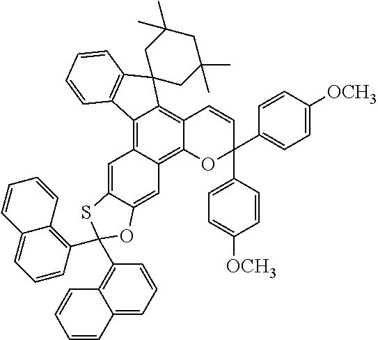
C12=C3C(=C4C(=C1C=CC(C1=CC=C([OCH3])C=C1)(C1=CC=C([OCH3])C=C1)O2)C1(C2=C4C=CC=C2)CC(C)(C)CC(C)(C)C1)C=C1C(=C3)OC(C2=C3C(=CC=C2)C=CC=C3)(C2=C3C(=CC=C2)C=CC=C3)S1
